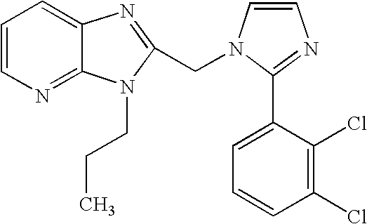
C1=CN=C2C(=C1)N=C(CN1C=CN=C1C1=CC=CC(Cl)=C1Cl)N2CCC
